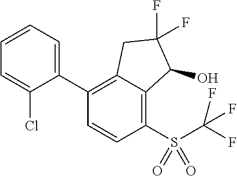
C1(C2=C3C(=C(S(C(F)(F)F)(=O)=O)C=C2)C(O)C(F)(F)C3)=CC=CC=C1Cl
